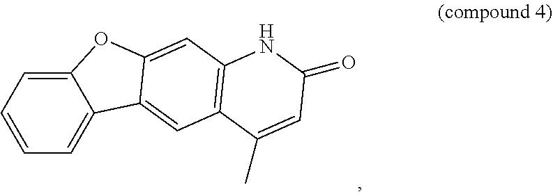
C1=CC=C2C(=C1)OC1=CC3=C(C=C21)C(C)=CC(=O)N3
